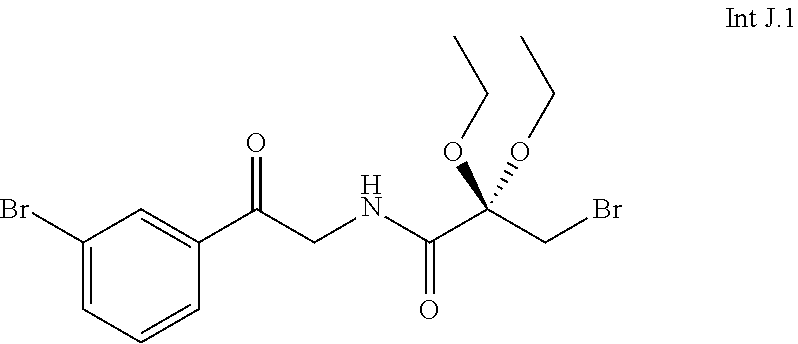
C1(Br)=CC=CC(C(CNC(C(CBr)(OCC)OCC)=O)=O)=C1
